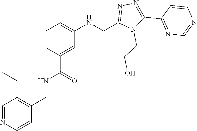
N1=C(C2=NN=C(CNC3=CC=CC(C(NCC4=C(CC)C=NC=C4)=O)=C3)N2CCO)C=CN=C1
